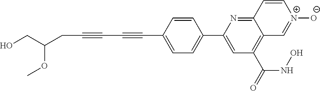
C1=CC(C#CC#CCC(CO)OC)=CC=C1C1=CC(C(=O)NO)=C2C(=N1)C=C[N+]([O-])=C2
